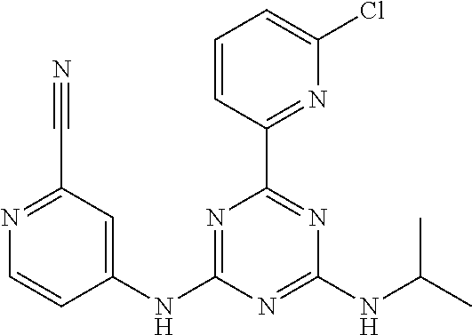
N1=C(NC2=CC(C#N)=NC=C2)N=C(NC(C)C)N=C1C1=NC(Cl)=CC=C1
